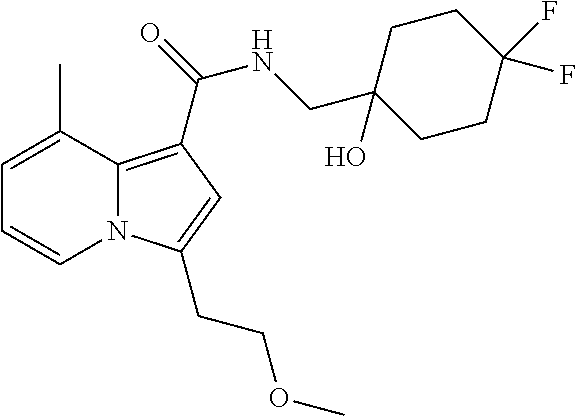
C1=C(C)C2=C(C(=O)NCC3(O)CCC(F)(F)CC3)C=C(CCOC)N2C=C1
